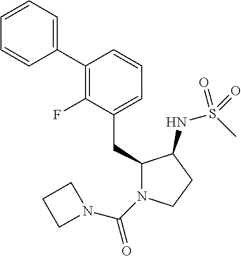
C1(CC2N(C(=O)N3CCC3)CCC2NS(C)(=O)=O)=CC=CC(C2=CC=CC=C2)=C1F
